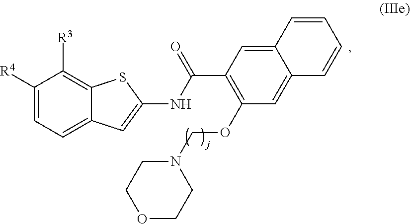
C1([R4])=CC=C2C(=C1[R3])SC(NC(=O)C1=C(OCN3CCOCC3)C=C3C(=C1)C=CC=C3)=C2
